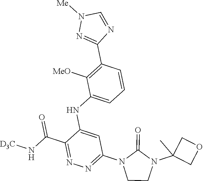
C1(C(N[D3C])=O)=NN=C(N2CCN(C3(C)COC3)C2=O)C=C1NC1=CC=CC(C2=NN([Me])C=N2)=C1[MeO]
